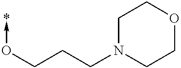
C(CCN1CCOCC1)O->*
